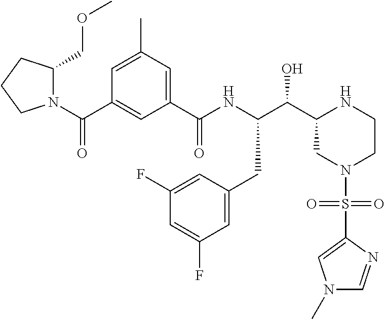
O=C(N1C(COC)CCC1)C1=CC(C(NC(CC2=CC(F)=CC(F)=C2)C(C2CN(S(=O)(=O)C3=CN(C)C=N3)CCN2)O)=O)=CC(C)=C1
